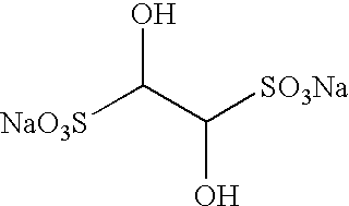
[NaO3S]C(C([SO3Na])O)O
